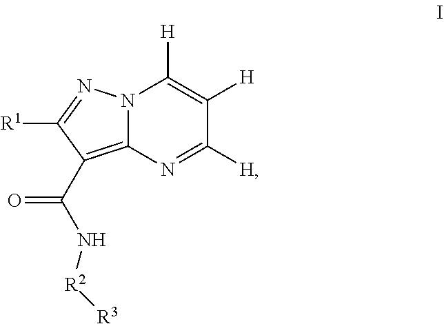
N12C(=C(C(N[R2][R3])=O)C([R1])=N1)N=C([H])C([H])=C2[H]
